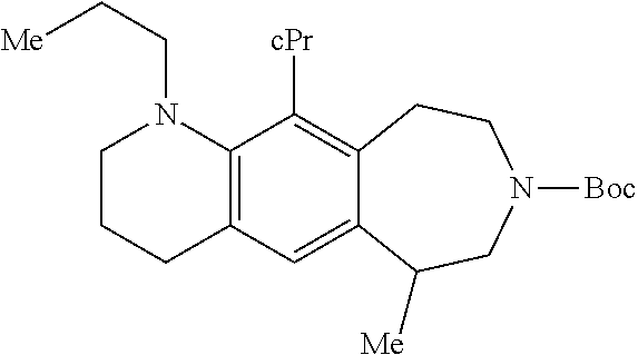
C12=C(N(CC[Me])CCC1)C([cPr])=C1C(=C2)C([Me])CN([Boc])CC1
